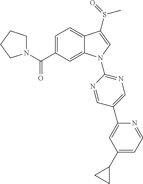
C(C1=CC=C2C(=C1)N(C1=NC=C(C3=CC(C4CC4)=CC=N3)C=N1)C=C2S(C)=O)(=O)N1CCCC1
